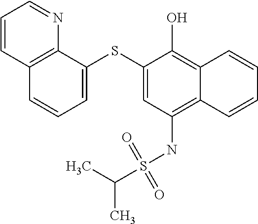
C1=C(SC2=CC(NS(C(C)C)(=O)=O)=C3C(=C2O)C=CC=C3)C2=C(C=C1)C=CC=N2
